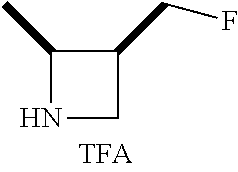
C1(C)NCC1CF
